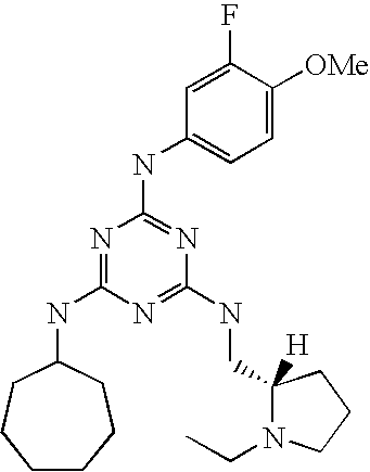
C1(NC2=NC(NCC3([H])N(CC)CCC3)=NC(NC3CCCCCC3)=N2)=CC=C([OMe])C(F)=C1
